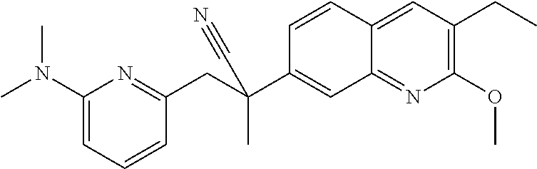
C1=CC2=CC(CC)=C(OC)N=C2C=C1C(CC1=NC(N(C)C)=CC=C1)(C)C#N
